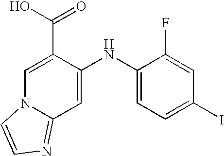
C1=C(C(O)=O)C(NC2=CC=C(I)C=C2F)=CC2=NC=CN12
